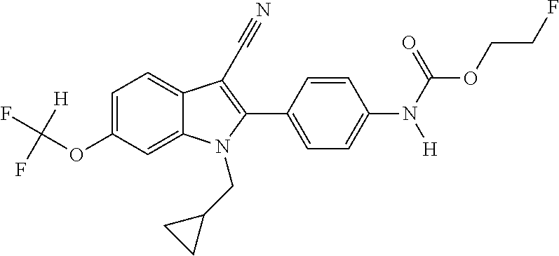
C1=C(OC(F)(F)[H])C=C2C(=C1)C(C#N)=C(C1=CC=C(N(C(OCCF)=O)[H])C=C1)N2CC1CC1
